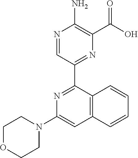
OC(=O)C1=C(N)N=CC(C2=NC(N3CCOCC3)=CC3=C2C=CC=C3)=N1
